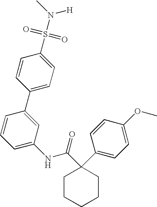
C1=C(C2=CC(NC(C3(C4=CC=C(OC)C=C4)CCCCC3)=O)=CC=C2)C=CC(S(=O)(=O)N(C)[H])=C1
